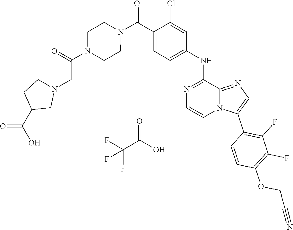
N1=C2C(NC3=CC=C(C(N4CCN(C(CN5CCC(C(O)=O)C5)=O)CC4)=O)C(Cl)=C3)=NC=CN2C(C2=C(F)C(F)=C(OCC#N)C=C2)=C1.C(C(O)=O)(F)(F)F
